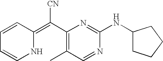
C1=CC(=C(C2=C(C)C=NC(NC3CCCC3)=N2)[CN])NC=C1
